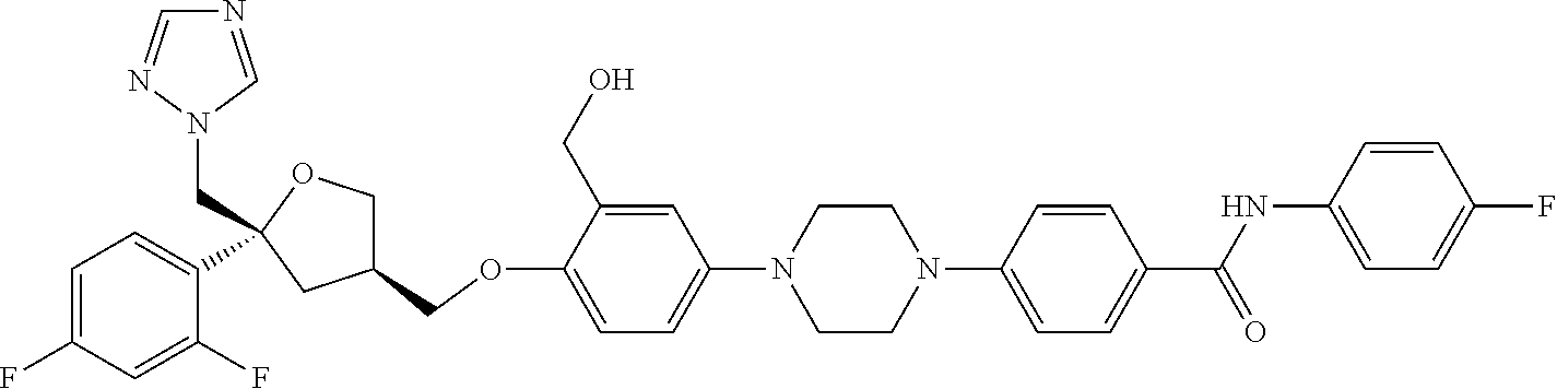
C1=C(CO)C(OCC2COC(CN3C=NC=N3)(C3=CC=C(F)C=C3F)C2)=CC=C1N1CCN(C2=CC=C(C(NC3=CC=C(F)C=C3)=O)C=C2)CC1
